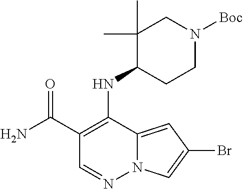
NC(C1=C(NC2CCN([Boc])CC2(C)C)C2=CC(Br)=CN2N=C1)=O
